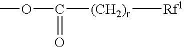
COC(=O)[(CH2)r][Rf1]
